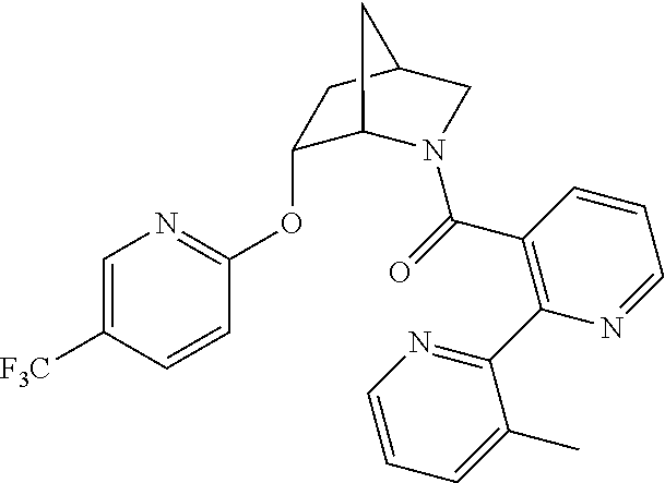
C1(OC2=NC=C([F3C])C=C2)C2N(C(=O)C3=C(C4=NC=CC=C4C)N=CC=C3)CC(C1)C2
